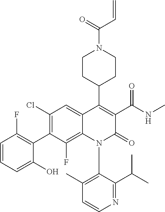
C1=CN=C(C(C)C)C(N2C(=O)C(C(NC)=O)=C(C3CCN(C(=O)C=C)CC3)C3=CC(Cl)=C(C4=C(F)C=CC=C4O)C(F)=C23)=C1C
